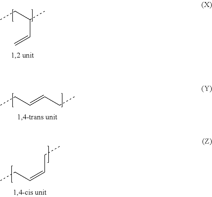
CCC(C=C)C.CCC=CCC.CCC=CCC
